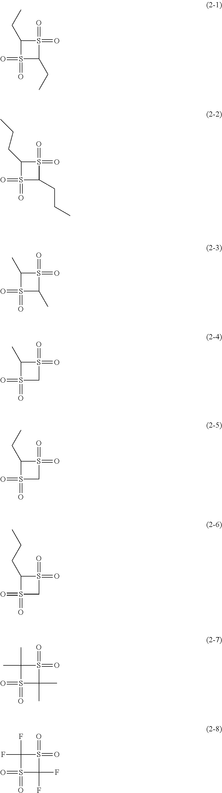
C1(CC)S(=O)(=O)C(CC)S1(=O)=O.C1(CCC)S(=O)(=O)C(CCC)S1(=O)=O.C1(C)S(=O)(=O)C(C)S1(=O)=O.C1(C)S(=O)(=O)CS1(=O)=O.C1(CC)S(=O)(=O)CS1(=O)=O.C1(CCC)S(=O)(=O)CS1(=O)=O.C1(C)(C)S(=O)(=O)C(C)(C)S1(=O)=O.S1(=O)(=O)C(F)(F)S(=O)(=O)C1(F)F
